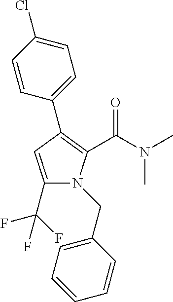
C1(C(F)(F)F)=CC(C2=CC=C(Cl)C=C2)=C(C(N(C)C)=O)N1CC1=CC=CC=C1
